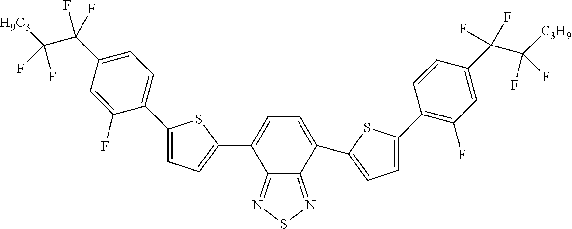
C12=NSN=C1C(C1=CC=C(C3=C(F)C=C(C(C([C3H9])(F)F)(F)F)C=C3)S1)=CC=C2C1=CC=C(C2=CC=C(C(F)(F)C([H9C3])(F)F)C=C2F)S1
